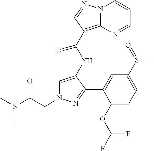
C(N1C=C(NC(C2=C3N(C=CC=N3)N=C2)=O)C(C2=CC(S(C)=O)=CC=C2OC(F)F)=N1)C(N(C)C)=O
